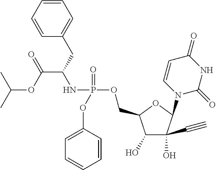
C1(O)C(C#C)(O)C(N2C(=O)NC(=O)C=C2)OC1COP(NC(C(OC(C)C)=O)CC1=CC=CC=C1)(=O)OC1=CC=CC=C1
